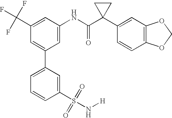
C1(C2=CC(C(F)(F)F)=CC(NC(C3(C4=CC5=C(C=C4)OCO5)CC3)=O)=C2)=CC=CC(S(=O)(=O)N[H])=C1
